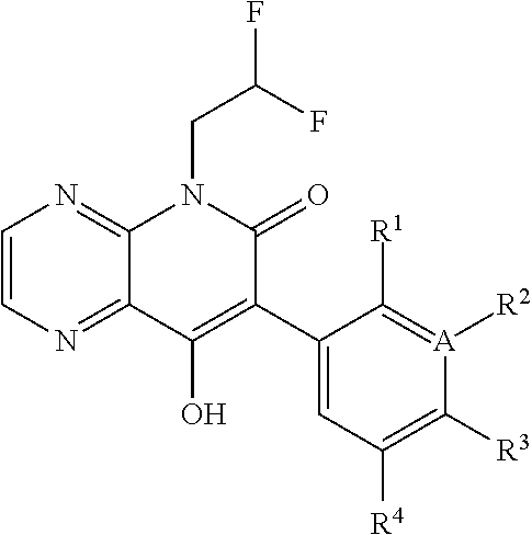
C1=CN=C2C(=N1)N(CC(F)F)C(=O)C(C1=CC([R4])=C([R3])[A]([R2])=C1[R1])=C2O
